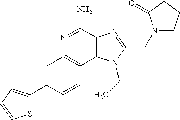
C1=C(C2=CC=CS2)C=CC2=C1N=C(N)C1=C2N(CC)C(CN2CCCC2=O)=N1
